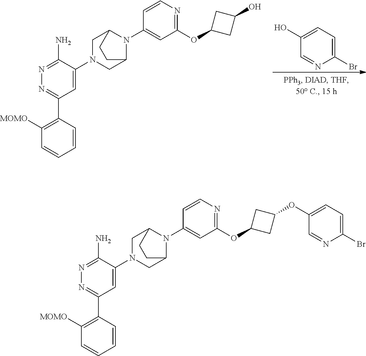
C1(O)=CC=C(Br)N=C1.C1=CN=C(OC2CC(O)C2)C=C1N1C2CN(C3=CC(C4=C([MOMO])C=CC=C4)=NN=C3N)CC1CC2.C1=CN=C(OC2CC(OC3=CC=C(Br)N=C3)C2)C=C1N1C2CN(C3=CC(C4=C([MOMO])C=CC=C4)=NN=C3N)CC1CC2
